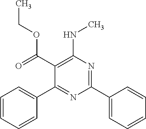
C1=CC=CC(C2=NC(C3=CC=CC=C3)=NC(NC)=C2C(OCC)=O)=C1
